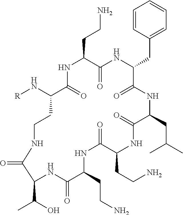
C1=CC(CC2C(=O)NC(CC(C)C)C(=O)NC(CCN)C(=O)NC(CCN)C(=O)NC(C(C)O)C(=O)NCCC(N[R])C(=O)NC(CCN)C(=O)N2)=CC=C1
